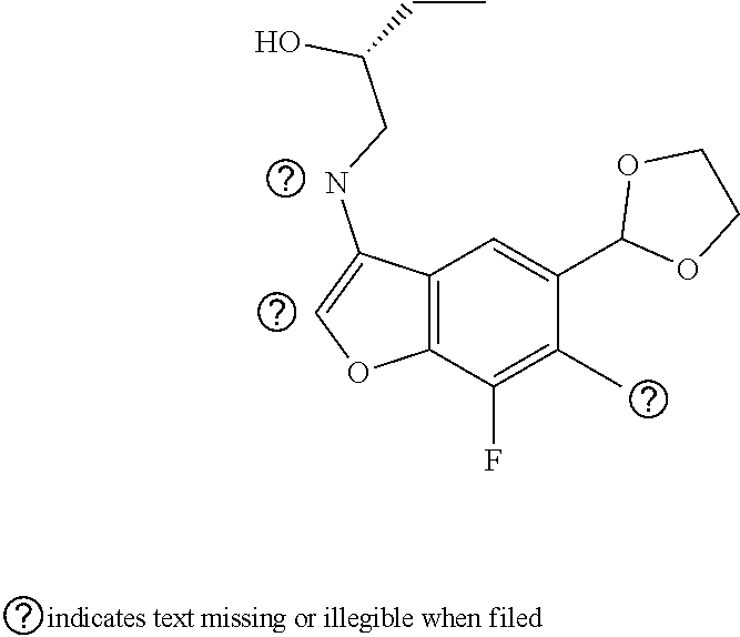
C12=C(C(F)=C(C)C(C3OCCO3)=C1)OC=C2NCC(CC)O
